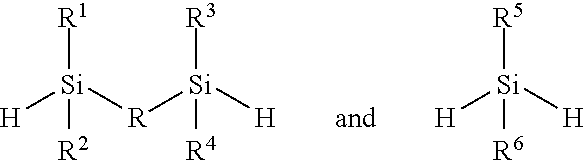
[R1][Si]([H])([R2])[R][Si]([R3])([R4])[H].[H][Si]([R5])([R6])[H]
